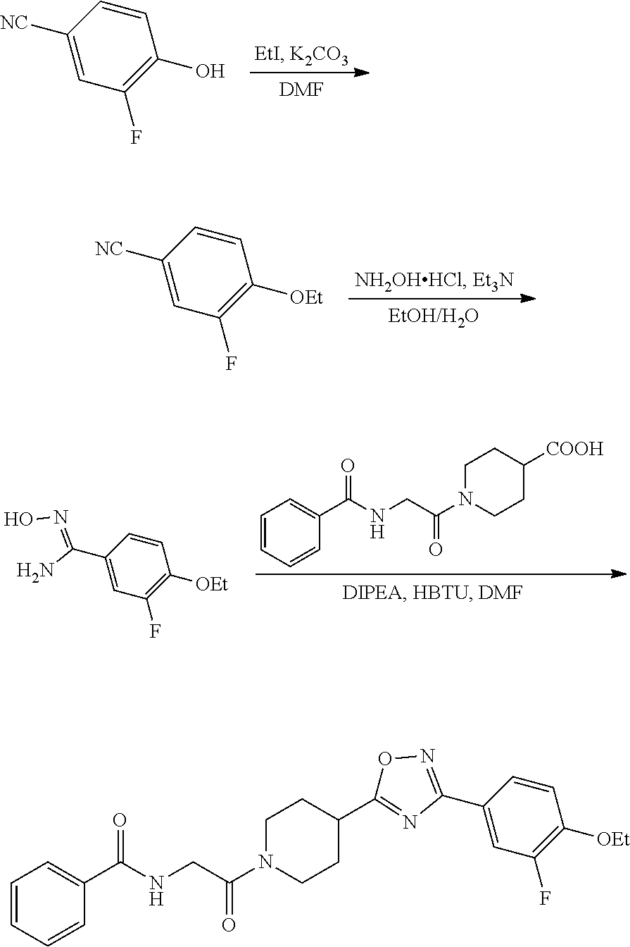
[DMF].[NC]C1=CC(F)=C(O)C=C1.[NC]C1=CC(F)=C([OEt])C=C1.C1CN(C(CNC(C2=CC=CC=C2)=O)=O)CCC1[COOH].ON=C(N)C1=CC(F)=C([OEt])C=C1.O1N=C(C2=CC(F)=C([OEt])C=C2)N=C1C1CCN(C(CNC(C2=CC=CC=C2)=O)=O)CC1
